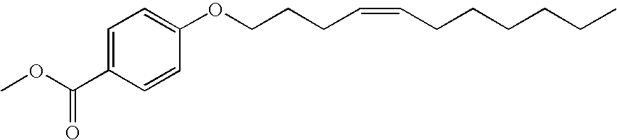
C1=C(C(OC)=O)C=CC(OCCCC=CCCCCCC)=C1
